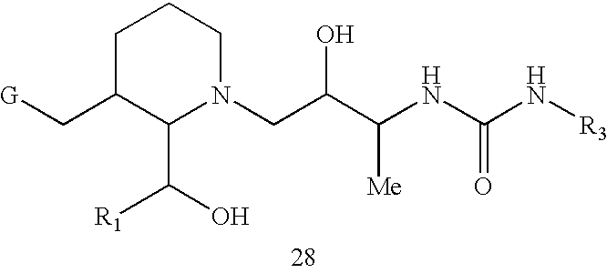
C1C(C[G])C(C(O)[R1])N(CC(C(NC(N[R3])=O)[Me])O)CC1
